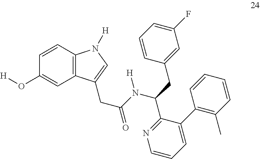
C1=CC2=C(C=C1O[H])C(CC(N(C(C1=NC=CC=C1C1=C(C)C=CC=C1)CC1=CC(F)=CC=C1)[H])=O)=CN2[H]
